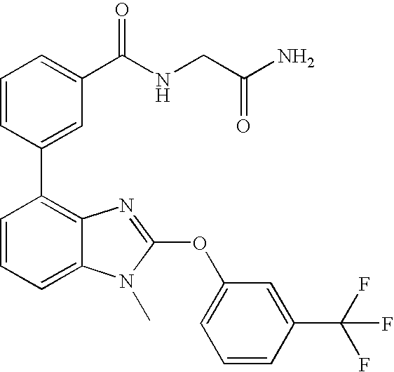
C1=CC(C2=C3C(=CC=C2)N(C)C(OC2=CC=CC(C(F)(F)F)=C2)=N3)=CC(C(NCC(=O)N)=O)=C1
